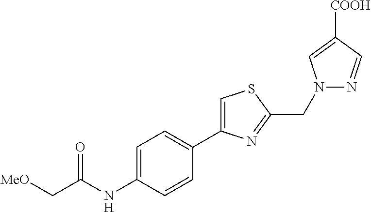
[MeO]CC(NC1=CC=C(C2=CSC(CN3N=CC([COOH])=C3)=N2)C=C1)=O
